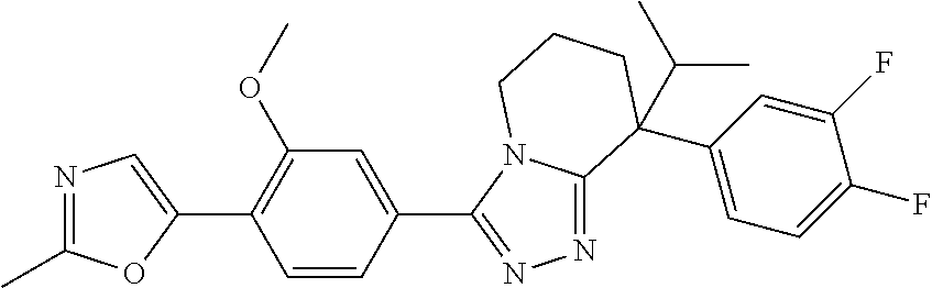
N1=C(C)OC(C2=C(OC)C=C(C3=NN=C4N3CCCC4(C3=CC=C(F)C(F)=C3)C(C)C)C=C2)=C1
